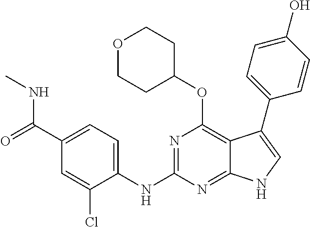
C1(C(=O)NC)=CC=C(NC2=NC(OC3CCOCC3)=C3C(=N2)NC=C3C2=CC=C(O)C=C2)C(Cl)=C1
